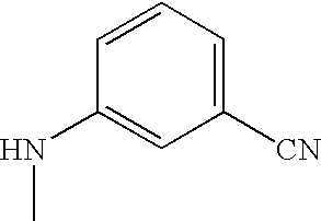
C1([CN])=CC=CC(NC)=C1
